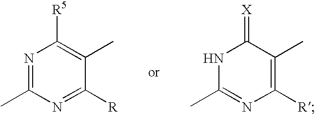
N1=C(C)N=C([R])C(C)=C1[R5].N1C(C)=NC([R])=C(C)C1=[X]
